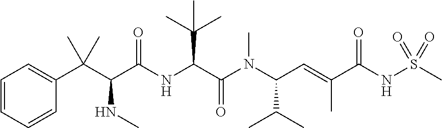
C1=CC=CC(C(C(C(NC(C(N(C(C=C(C(NS(C)(=O)=O)=O)C)C(C)C)C)=O)C(C)(C)C)=O)NC)(C)C)=C1
